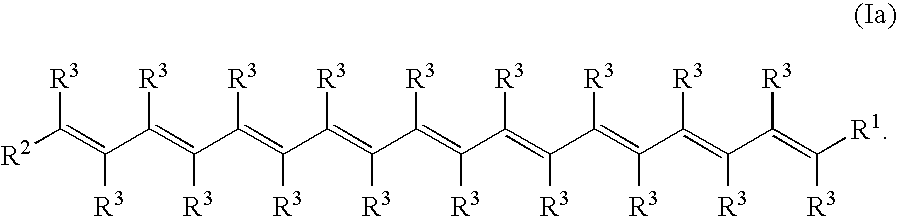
[R2]C(=C(C(=C(C(=C([R3])C(=C(C(=C([R3])C(=C(C(=C([R3])C(=C(C(=C([R3])[R1])[R3])[R3])[R3])[R3])[R3])[R3])[R3])[R3])[R3])[R3])[R3])[R3])[R3])[R3]
